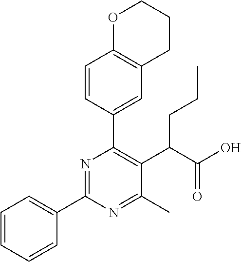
C1=CC=CC(C2=NC(C3=CC4=C(C=C3)OCCC4)=C(C(C(O)=O)CCC)C(C)=N2)=C1
